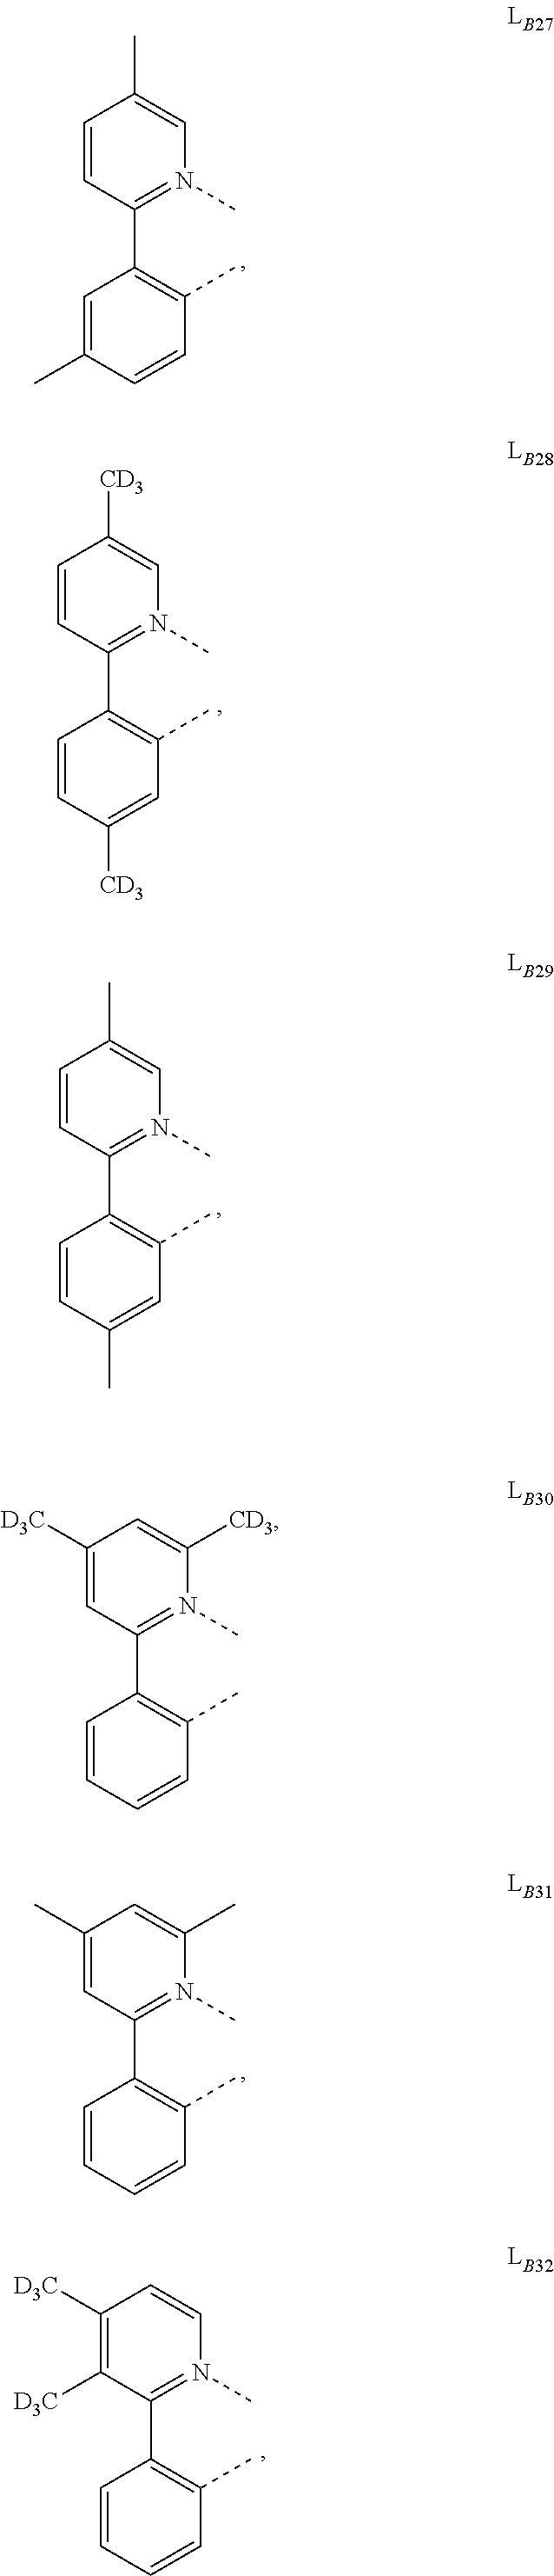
C1=CC(C2=C(C)C=CC(C)=C2)=N(C)C=C1C.C1=CC(C2=C(C)C=C(C)C=C2)=N(C)C=C1C.C1([D3C])=CC(C2=C(C)C=CC=C2)=N(C)C([CD3])=C1.C1(C)=CC(C2=C(C)C=CC=C2)=N(C)C(C)=C1.C1=CC(C2=C(C)C=C([CD3])C=C2)=N(C)C=C1[CD3].C1([D3C])=C([D3C])C(C2=C(C)C=CC=C2)=N(C)C=C1
